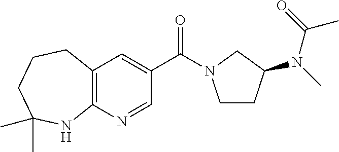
C(C1=CC2=C(N=C1)NC(C)(C)CCC2)(=O)N1CCC(N(C)C(=O)C)C1
